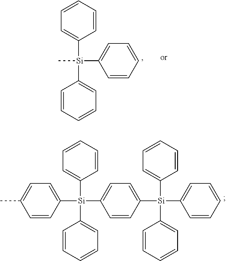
C1=CC=CC=C1[Si](C1=CC=CC=C1)(C)C1=CC=CC=C1.C1=CC=CC=C1[Si](C1=CC=CC=C1)(C1=CC=C([Si](C2=CC=CC=C2)(C2=CC=C(C)C=C2)C2=CC=CC=C2)C=C1)C1=CC=CC=C1
